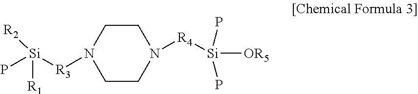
N1([R4][Si]([OR5])(P)P)CCN([R3][Si]([R2])(P)[R1])CC1
